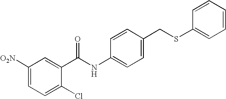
C1([O2N])=CC=C(Cl)C(C(NC2=CC=C(CSC3=CC=CC=C3)C=C2)=O)=C1
